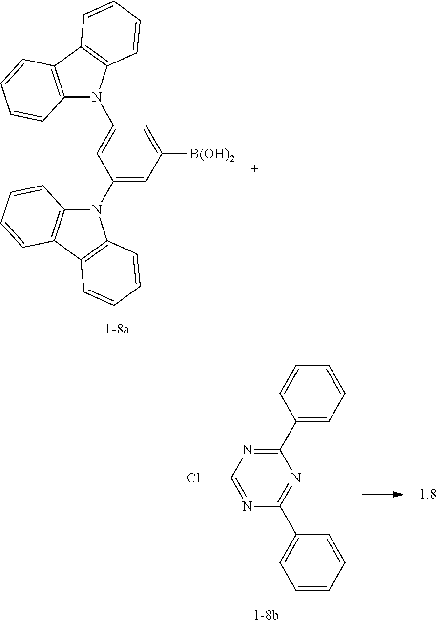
C12=C(C3=C(N1C1=CC(N4C5=C(C6=C4C=CC=C6)C=CC=C5)=CC([B(OH)2])=C1)C=CC=C3)C=CC=C2.C1(C2=CC=CC=C2)=NC(Cl)=NC(C2=CC=CC=C2)=N1
